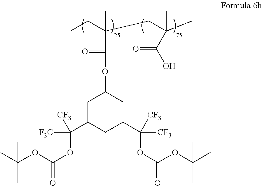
C1C(C([F3C])([CF3])OC(=O)OC(C)(C)C)CC(C([CF3])([CF3])OC(=O)OC(C)(C)C)CC1OC(C(CC)(CC(C)(C(O)=O)C)C)=O
